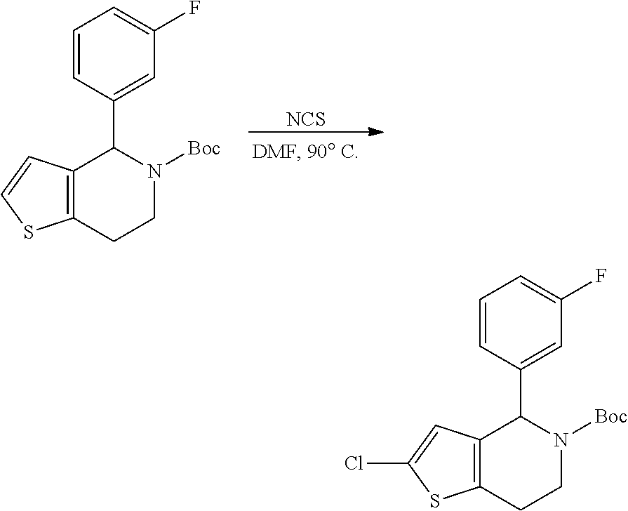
[NCS].C12=C(CCN([Boc])C1C1=CC(F)=CC=C1)SC=C2.C12=C(CCN([Boc])C1C1=CC(F)=CC=C1)SC(Cl)=C2
